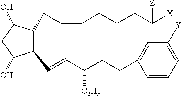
C1(C=CC(CCC2=CC([Y1])=CC=C2)[C2H5])C(CC=CCCCC([X])[Z])C(O)CC1O
